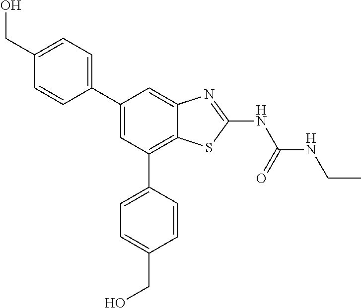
C1(C2=CC=C(CO)C=C2)=CC(C2=CC=C(CO)C=C2)=C2C(=C1)N=C(NC(NCC)=O)S2
